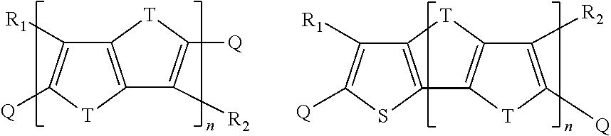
C12=C([T]C([Q])=C1[R1])C([R2])=C([Q])[T]2.C12=C(SC([Q])=C1[R1])C1=C([T]2)C([R2])=C([Q])[T]1
